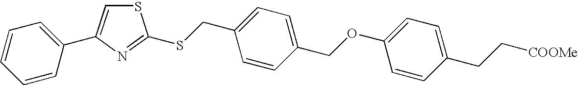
S1C=C(C2=CC=CC=C2)N=C1SCC1=CC=C(COC2=CC=C(CC[COOMe])C=C2)C=C1
